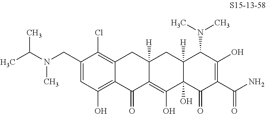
C12=C(Cl)C(CN(C(C)C)C)=CC(O)=C1C(=O)C1=C(O)C3(O)C([H])(CC1([H])C2)C(N(C)C)C(O)=C(C(N)=O)C3=O
